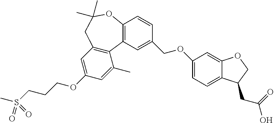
C1(OCCCS(C)(=O)=O)=CC2=C(C(C)=C1)C1=C(OC(C)(C)C2)C=CC(COC2=CC=C3C(=C2)OCC3CC(O)=O)=C1
